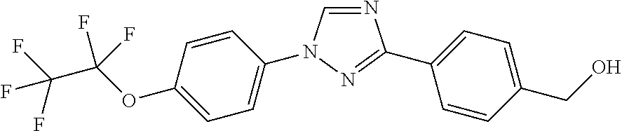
C1=CC(N2C=NC(C3=CC=C(CO)C=C3)=N2)=CC=C1OC(C(F)(F)F)(F)F
